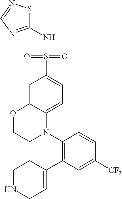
C1=C2C(=CC=C1S(=O)(=O)NC1=NC=NS1)N(C1=C(C3=CCNCC3)C=C([CF3])C=C1)CCO2
